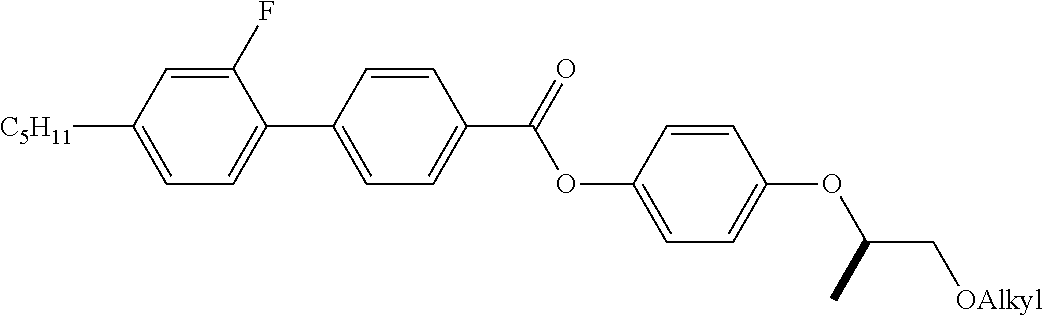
C1=CC(C2=CC=C([C5H11])C=C2F)=CC=C1C(OC1=CC=C(OC(C[OAlkyl])C)C=C1)=O
